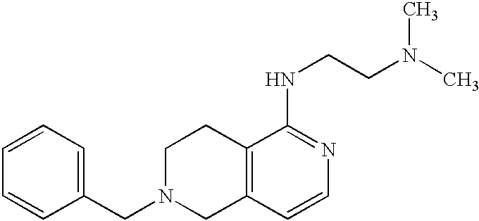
C1(CN2CC3=C(CC2)C(NCCN(C)C)=NC=C3)=CC=CC=C1
